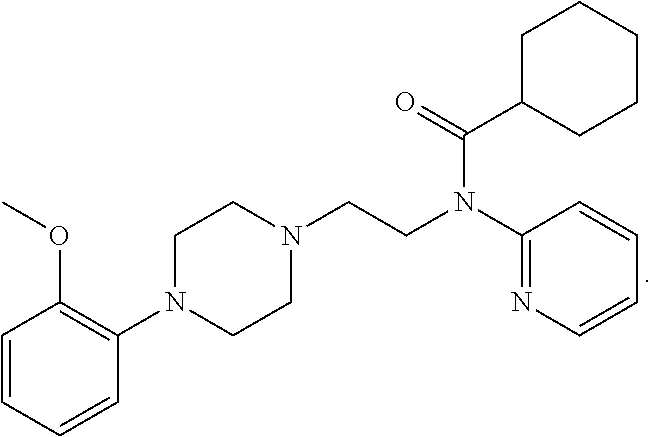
C1=CC=CC(N2CCN(CCN(C3=NC=CC=C3)C(=O)C3CCCCC3)CC2)=C1OC
